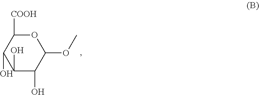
C1(O)C(O)C(OC)OC([COOH])C1O
